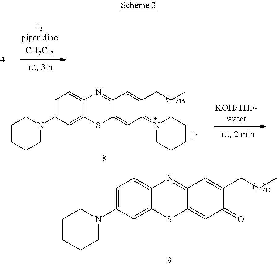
C1=C(N2CCCCC2)C=C2C(=C1)N=C1C(=CC(=N3CCCCC3)C(CCC)=C1)S2.[I-].C1=C(N2CCCCC2)C=C2C(=C1)N=C1C(=CC(=O)C(CCC)=C1)S2
